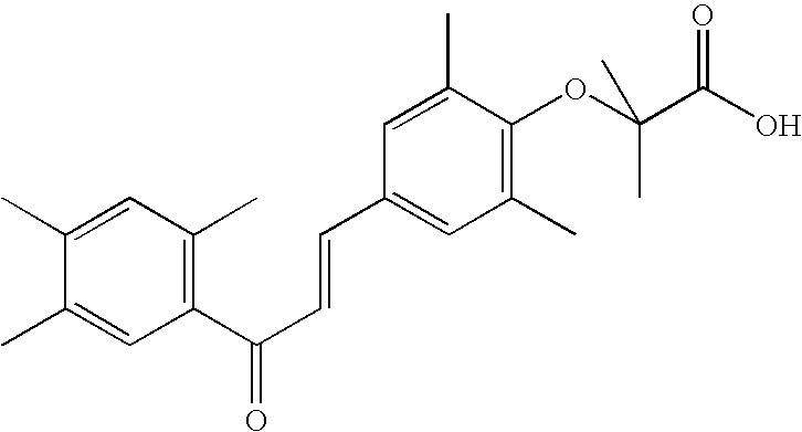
C1(C)=CC(C(C=CC2=CC(C)=C(OC(C(=O)O)(C)C)C(C)=C2)=O)=C(C)C=C1C
